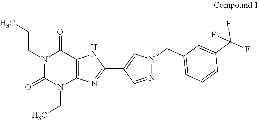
N1(CCC)C(=O)N(CC)C2=C(C1=O)NC(C1=CN(CC3=CC=CC(C(F)(F)F)=C3)N=C1)=N2
